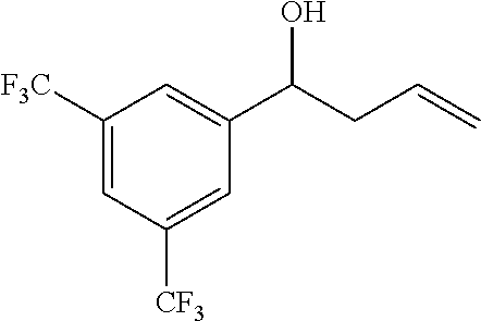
C1([F3C])=CC([CF3])=CC(C(CC=C)O)=C1
